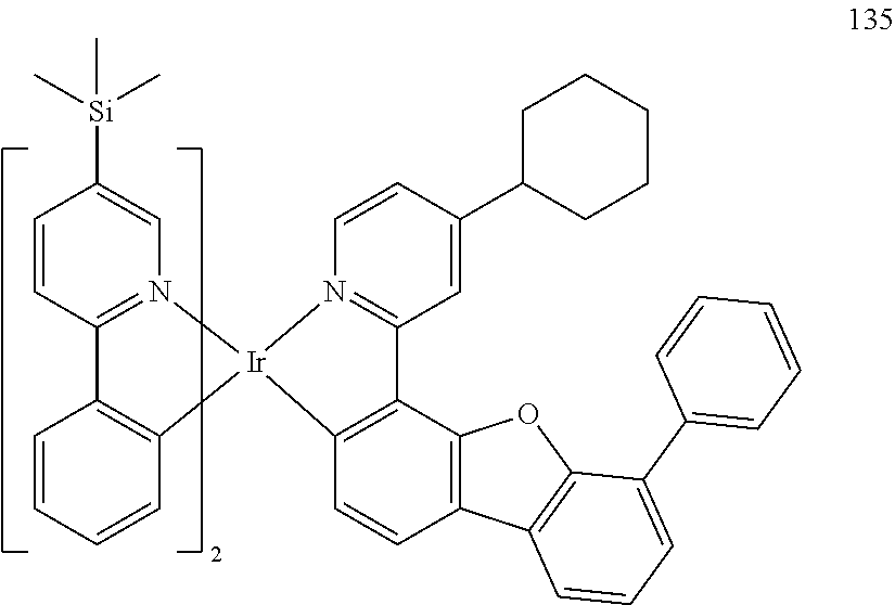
C1=CC2=N(C=C1[Si](C)(C)C)[Ir]1(C3=C2C=CC=C3)N2=C(C=C(C3CCCCC3)C=C2)C2=C1C=CC1=C2OC2=C1C=CC=C2C1=CC=CC=C1
